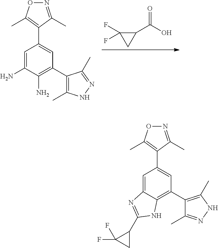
C1=C2C(=C(C3=C(C)NN=C3C)C=C1C1=C(C)ON=C1C)NC(C1C(F)(F)C1)=N2.C1(C(O)=O)C(F)(F)C1.C1=C(N)C(N)=C(C2=C(C)NN=C2C)C=C1C1=C(C)ON=C1C
